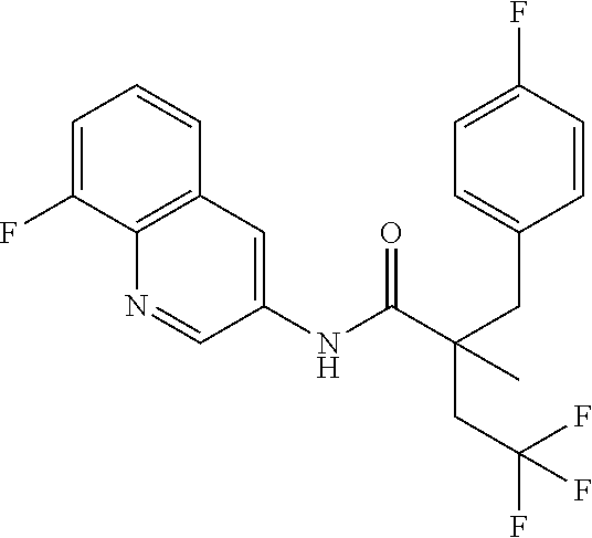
C1=C(F)C2=C(C=C1)C=C(NC(C(CC1=CC=C(F)C=C1)(CC(F)(F)F)C)=O)C=N2
